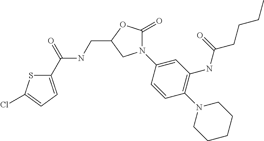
C1(C(=O)NCC2OC(=O)N(C3=CC(NC(CCCC)=O)=C(N4CCCCC4)C=C3)C2)=CC=C(Cl)S1
